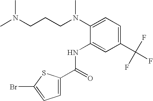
CN(CCCN(C1=CC=C(C(F)(F)F)C=C1NC(=O)C1=CC=C(Br)S1)C)C
